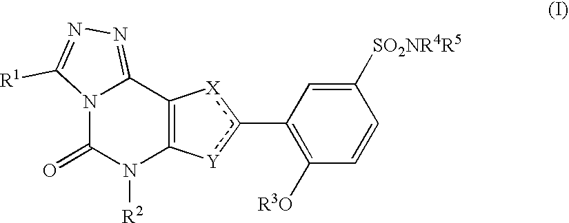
N12C(=O)N([R2])C3=C(C1=NN=C2[R1])[X]c(C1=C([R3O])C=CC([SO2NR4R5])=C1)[Y]3
